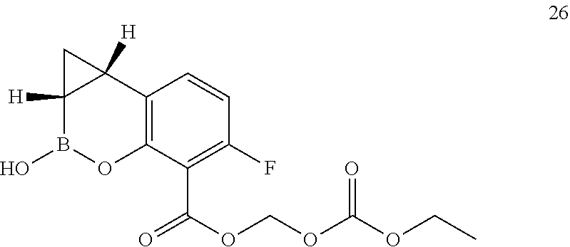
C(OC(OCOC(C1=C(F)C=CC2=C1OB(O)C1([H])C2([H])C1)=O)=O)C
